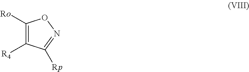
C1([Ro])=C([R4])C([Rp])=NO1
